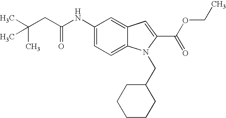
C1(NC(CC(C)(C)C)=O)=CC=C2C(=C1)C=C(C(OCC)=O)N2CC1CCCCC1
